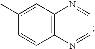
C1=C(C)C=CC2=C1N=CC=N2
